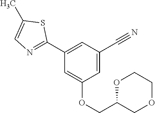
C1(C2=NC=C(C)S2)=CC(C#N)=CC(OCC2COCCO2)=C1
